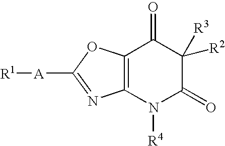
[R1][A]C1=NC2=C(O1)C(=O)C([R2])([R3])C(=O)N2[R4]
